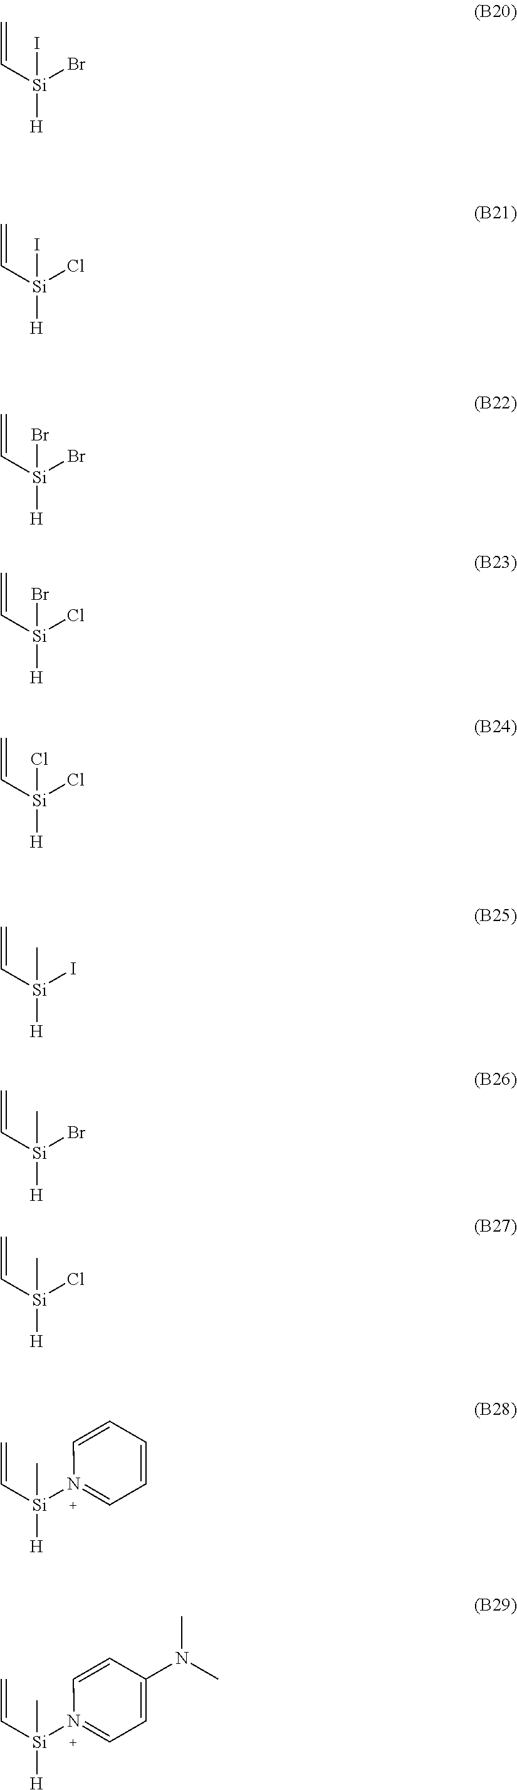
C=C[Si](I)(Br)[H].C=C[Si](I)(Cl)[H].C=C[Si](Br)(Br)[H].C=C[Si](Br)(Cl)[H].C=C[Si](Cl)(Cl)[H].C=C[Si](C)(I)[H].C=C[Si](C)(Br)[H].C=C[Si](C)(Cl)[H].C=C[Si](C)(N1=CC=CC=C1)[H].C=C[Si](C)(N1=CC=C(N(C)C)C=C1)[H]
